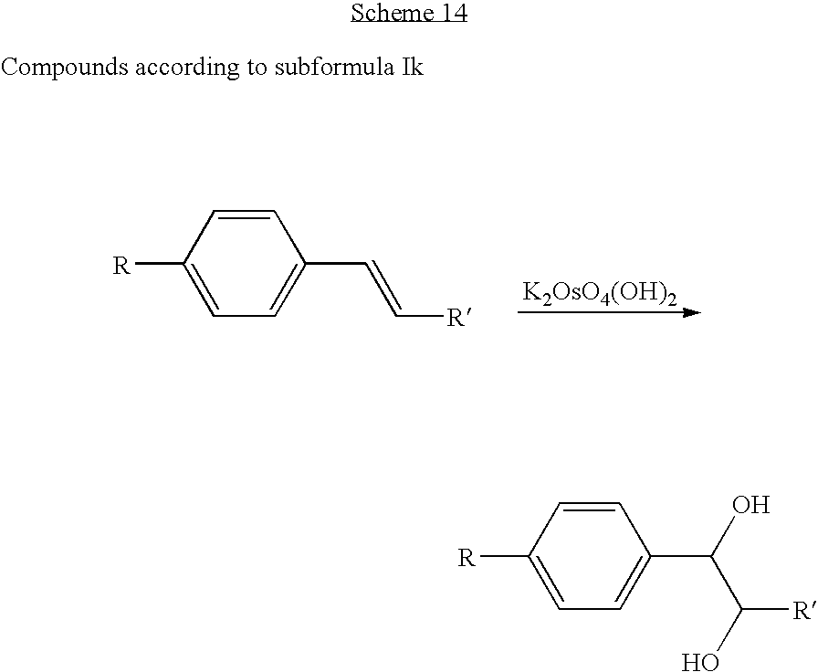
[K2OsO4(OH)2].[R]C1=CC=C(C=C[R])C=C1.[R]C1=CC=C(C(O)C([R])O)C=C1
